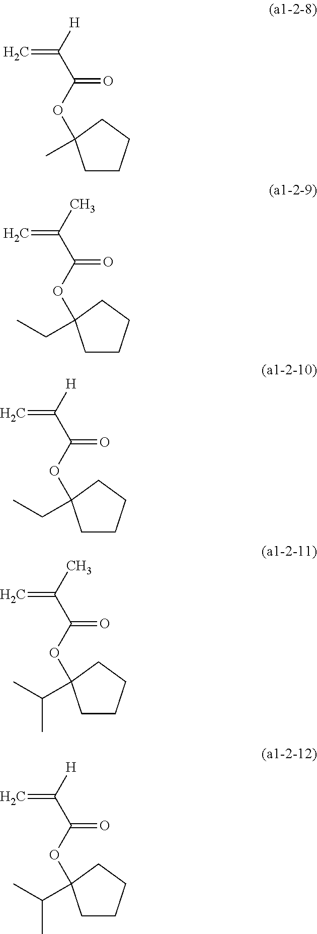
[H]C(=C)C(=O)OC1(C)CCCC1.CC(=C)C(=O)OC1(CC)CCCC1.[H]C(=C)C(=O)OC1(CC)CCCC1.CC(=C)C(=O)OC1(C(C)C)CCCC1.[H]C(=C)C(=O)OC1(C(C)C)CCCC1
